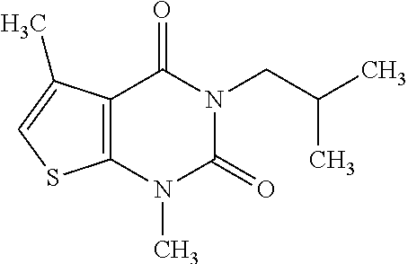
C12=C(N(C)C(=O)N(CC(C)C)C1=O)SC=C2C
